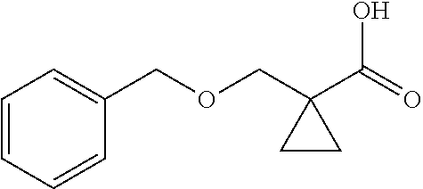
C1=CC=CC=C1COCC1(C(=O)O)CC1
